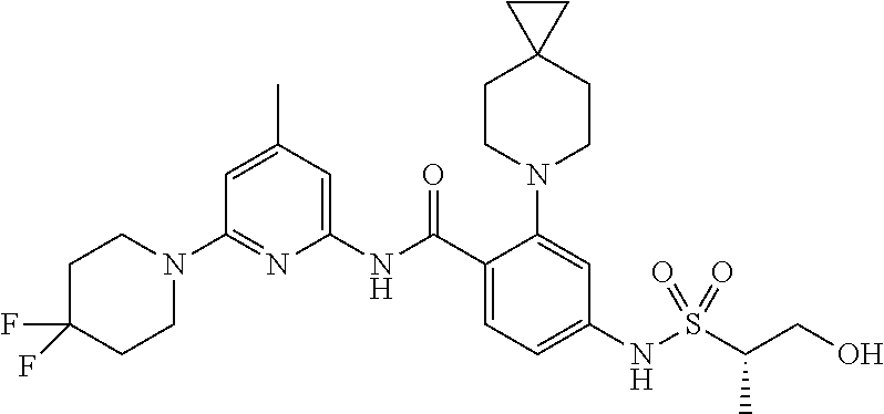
C1(N2CCC(F)(F)CC2)=NC(NC(C2=CC=C(NS(C(CO)C)(=O)=O)C=C2N2CCC3(CC2)CC3)=O)=CC(C)=C1
